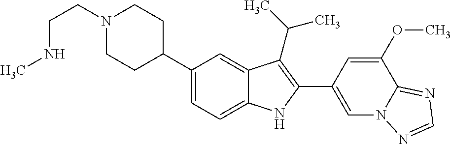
C(N1CCC(C2=CC=C3C(=C2)C(C(C)C)=C(C2=CN4C(=NC=N4)C(OC)=C2)N3)CC1)CNC
